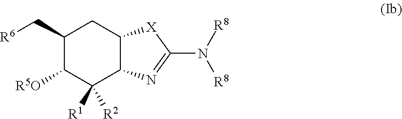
C1(C[R6])C([R5O])C([R1])([R2])C2C(C1)[X]C(N([R8])[R8])=N2
